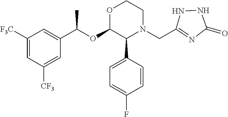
C1([F3C])=CC([CF3])=CC(C(OC2C(C3=CC=C(F)C=C3)N(CC3=NC(=O)NN3)CCO2)C)=C1
